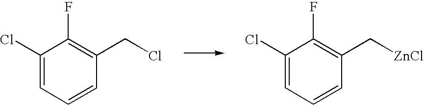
C1(Cl)=CC=CC(CCl)=C1F.C1(Cl)=CC=CC(C[ZnCl])=C1F
